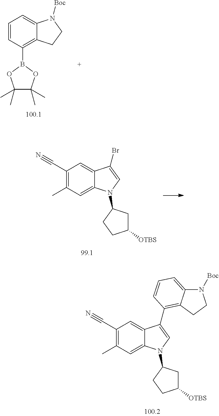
C1(B2OC(C)(C)C(C)(C)O2)=C2C(=CC=C1)N([Boc])CC2.C1=C2C(=CC(C)=C1C#N)N(C1CC([OTBS])CC1)C=C2Br.C1=C2C(=CC(C)=C1C#N)N(C1CC([OTBS])CC1)C=C2C1=C2C(=CC=C1)N([Boc])CC2
